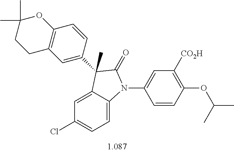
C1=C2C(=CC=C1Cl)N(C1=CC([CO2H])=C(OC(C)C)C=C1)C(=O)C2(C)C1=CC2=C(C=C1)OC(C)(C)CC2
